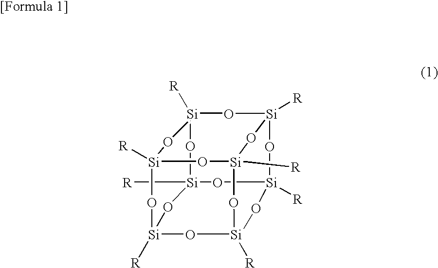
[Si]12([R])O[Si]3([R])O[Si]4([R])O[Si]([R])(O1)O[Si]1([R])O[Si]([R])(O4)O[Si]([R])(O3)O[Si]([R])(O1)O2
